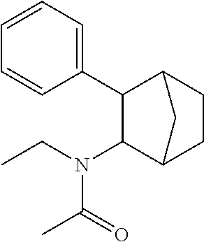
C1(N(CC)C(C)=O)C2CCC(C1C1=CC=CC=C1)C2
